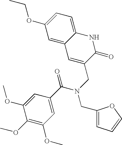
C1(OC)=C(OC)C=C(C(N(CC2=CC3=CC(OCC)=CC=C3NC2=O)CC2=CC=CO2)=O)C=C1OC
